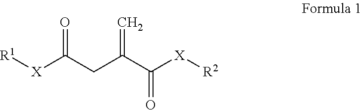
[X](C(CC(C([X][R2])=O)=C)=O)[R1]
